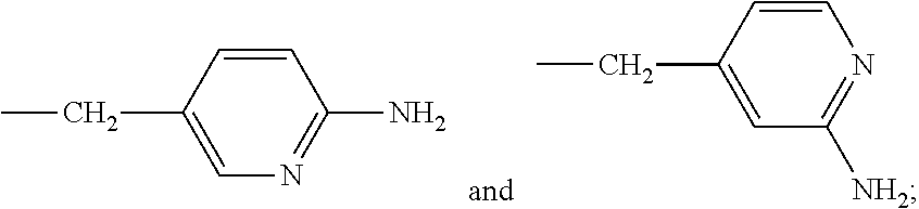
C1=C(CC)C=CN=C1[NH2].C1=C(CC)C=CC(N)=N1
